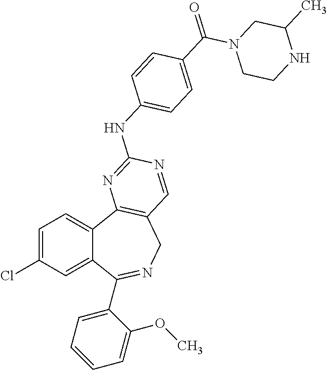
C1=C(Cl)C=C2C(=C1)C1=C(CN=C2C2=CC=CC=C2OC)C=NC(NC2=CC=C(C(=O)N3CCNC(C)C3)C=C2)=N1
